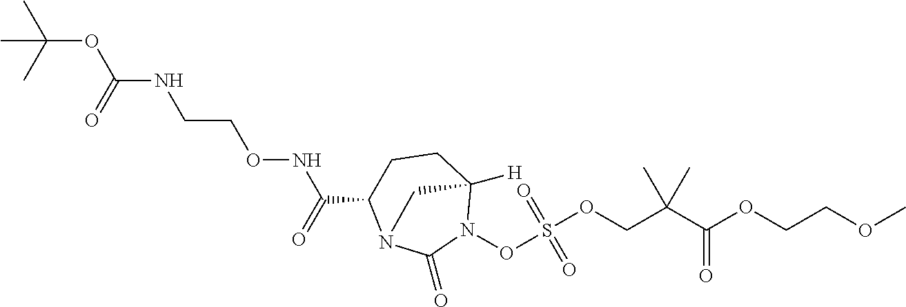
C(COC(C(COS(ON1C2([H])CCC(C(NOCCNC(OC(C)(C)C)=O)=O)N(C1=O)C2)(=O)=O)(C)C)=O)OC
